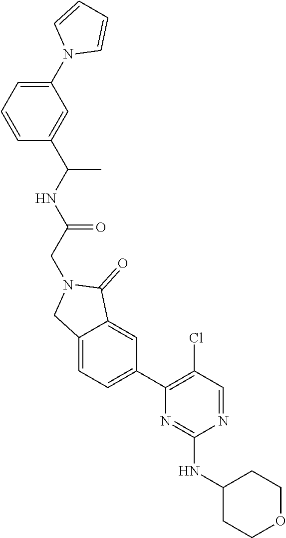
N1=CC(Cl)=C(C2=CC=C3C(=C2)C(=O)N(CC(=O)NC(C)C2=CC(N4C=CC=C4)=CC=C2)C3)N=C1NC1CCOCC1
